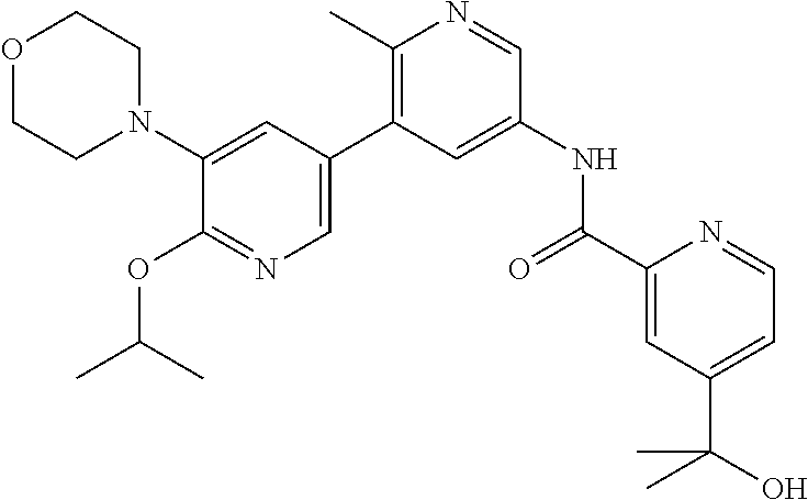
O1CCN(C2=CC(C3=C(C)N=CC(NC(C4=CC(C(O)(C)C)=CC=N4)=O)=C3)=CN=C2OC(C)C)CC1
